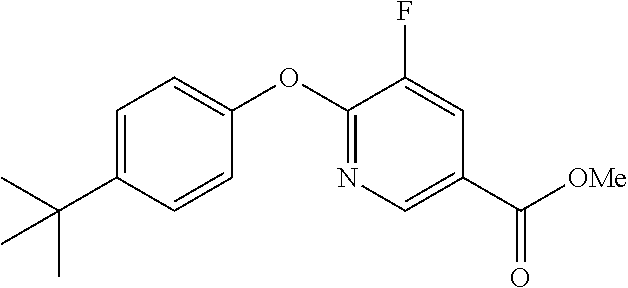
C1=C(C(C)(C)C)C=CC(OC2=NC=C(C([OMe])=O)C=C2F)=C1
